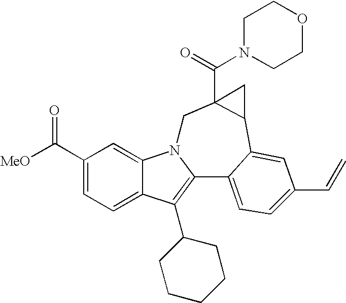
C1(C([MeO])=O)=CC=C2C(=C1)N1C(=C2C2CCCCC2)C2=CC=C(C=C)C=C2C2C(C(N3CCOCC3)=O)(C1)C2
